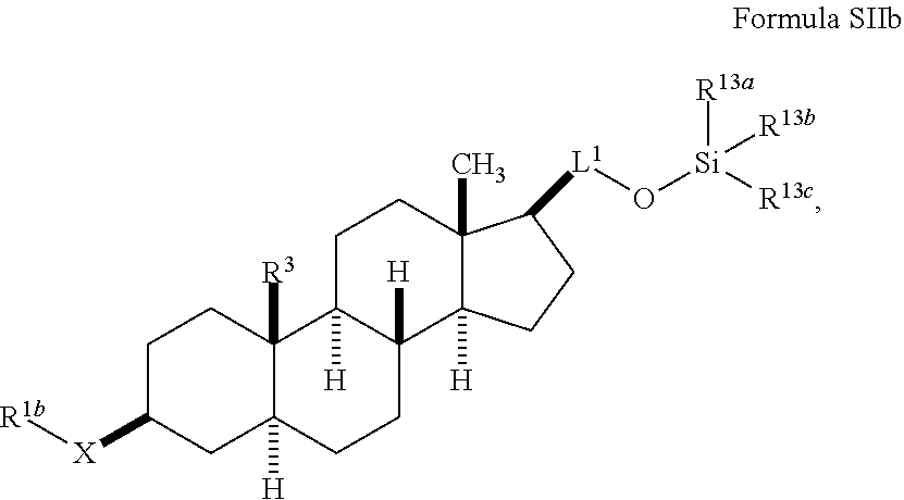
C1C2([H])C([H])(C3([H])C(C)(C1)C([L1]O[Si]([R13a])([R13c])[R13b])CC3)CCC1([H])C2([R3])CCC([X][R1b])C1
